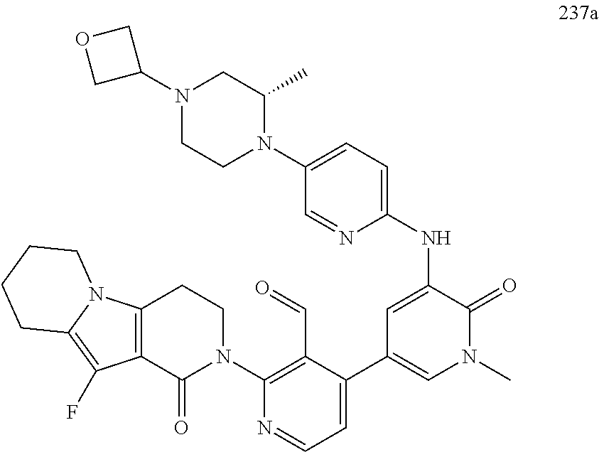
C12=C(C(=O)N(C3=C(C=O)C(C4=CN(C)C(=O)C(NC5=CC=C(N6C(C)CN(C7COC7)CC6)C=N5)=C4)=CC=N3)CC1)C(F)=C1N2CCCC1
